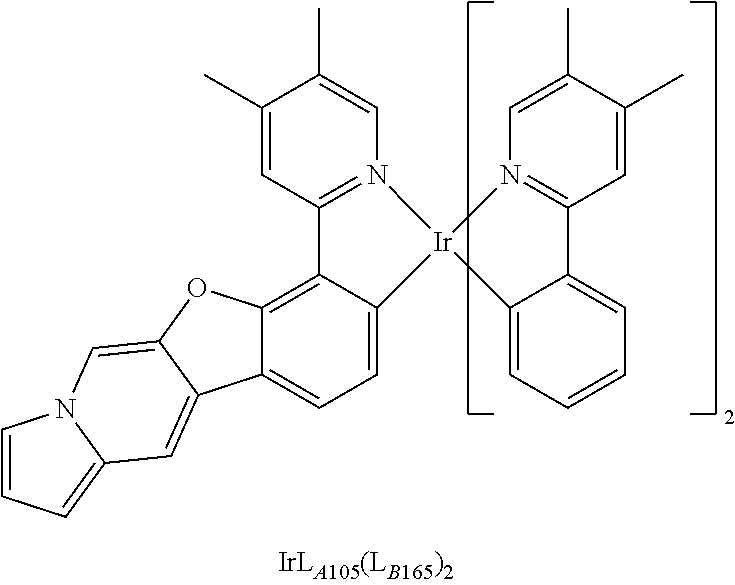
C1(C)=CC2=N(C=C1C)[Ir]1(C3=CC=C4C(=C23)OC2=CN3C(=CC=C3)C=C42)N2=C(C=C(C)C(C)=C2)C2=CC=CC=C21
